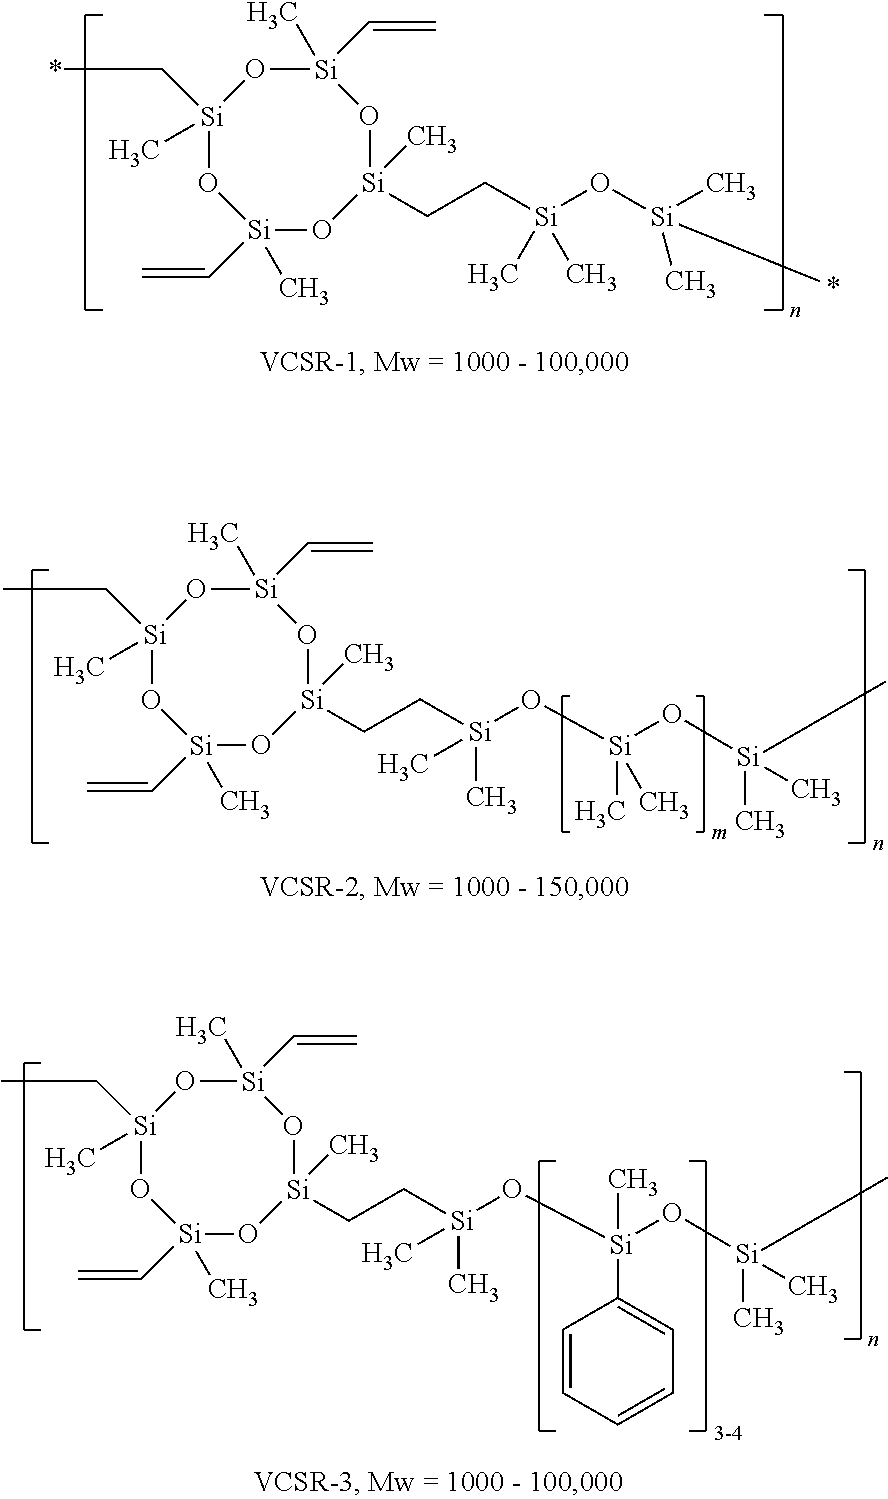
[Si]1(C=C)(C)O[Si](C)(C*)O[Si](C)(C=C)O[Si](C)(CC[Si](O[Si](C)(C)*)(C)C)O1.[Si]1(C=C)(C)O[Si](C)(CC)O[Si](C)(C=C)O[Si](C)(CC[Si](O[Si](O[Si](C)(C)C)(C)C)(C)C)O1.[Si]1(C=C)(C)O[Si](C)(CC)O[Si](C)(C=C)O[Si](C)(CC[Si](O[Si](O[Si](C)(C)C)(C)C2=CC=CC=C2)(C)C)O1
